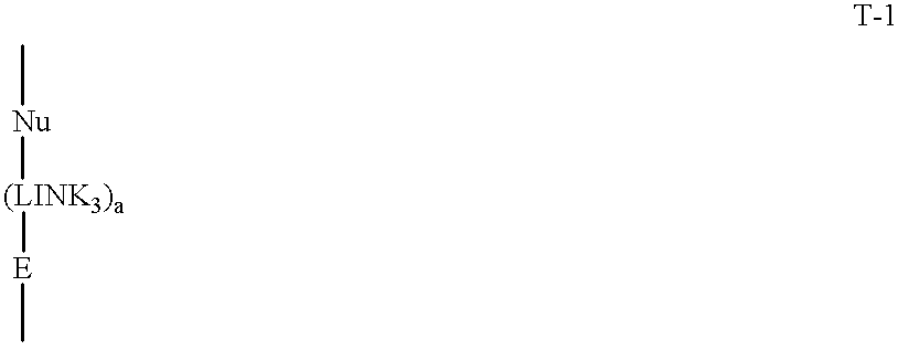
C[Nu][(LINK3)a][E]C
